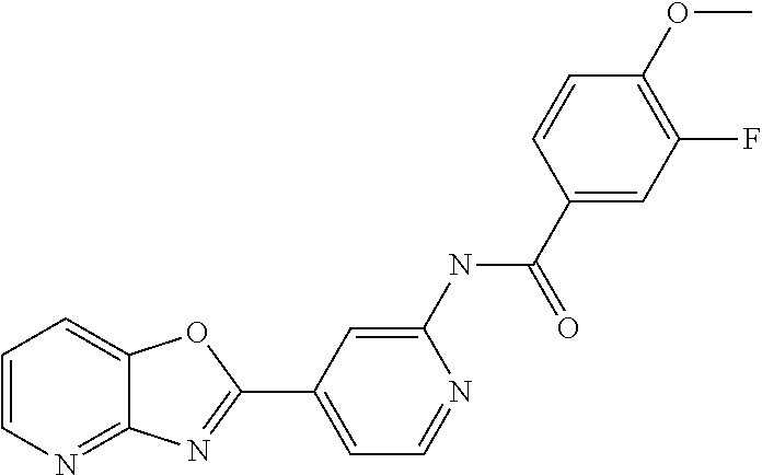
C1=C(NC(C2=CC(F)=C(OC)C=C2)=O)N=CC=C1C1=NC2=NC=CC=C2O1
